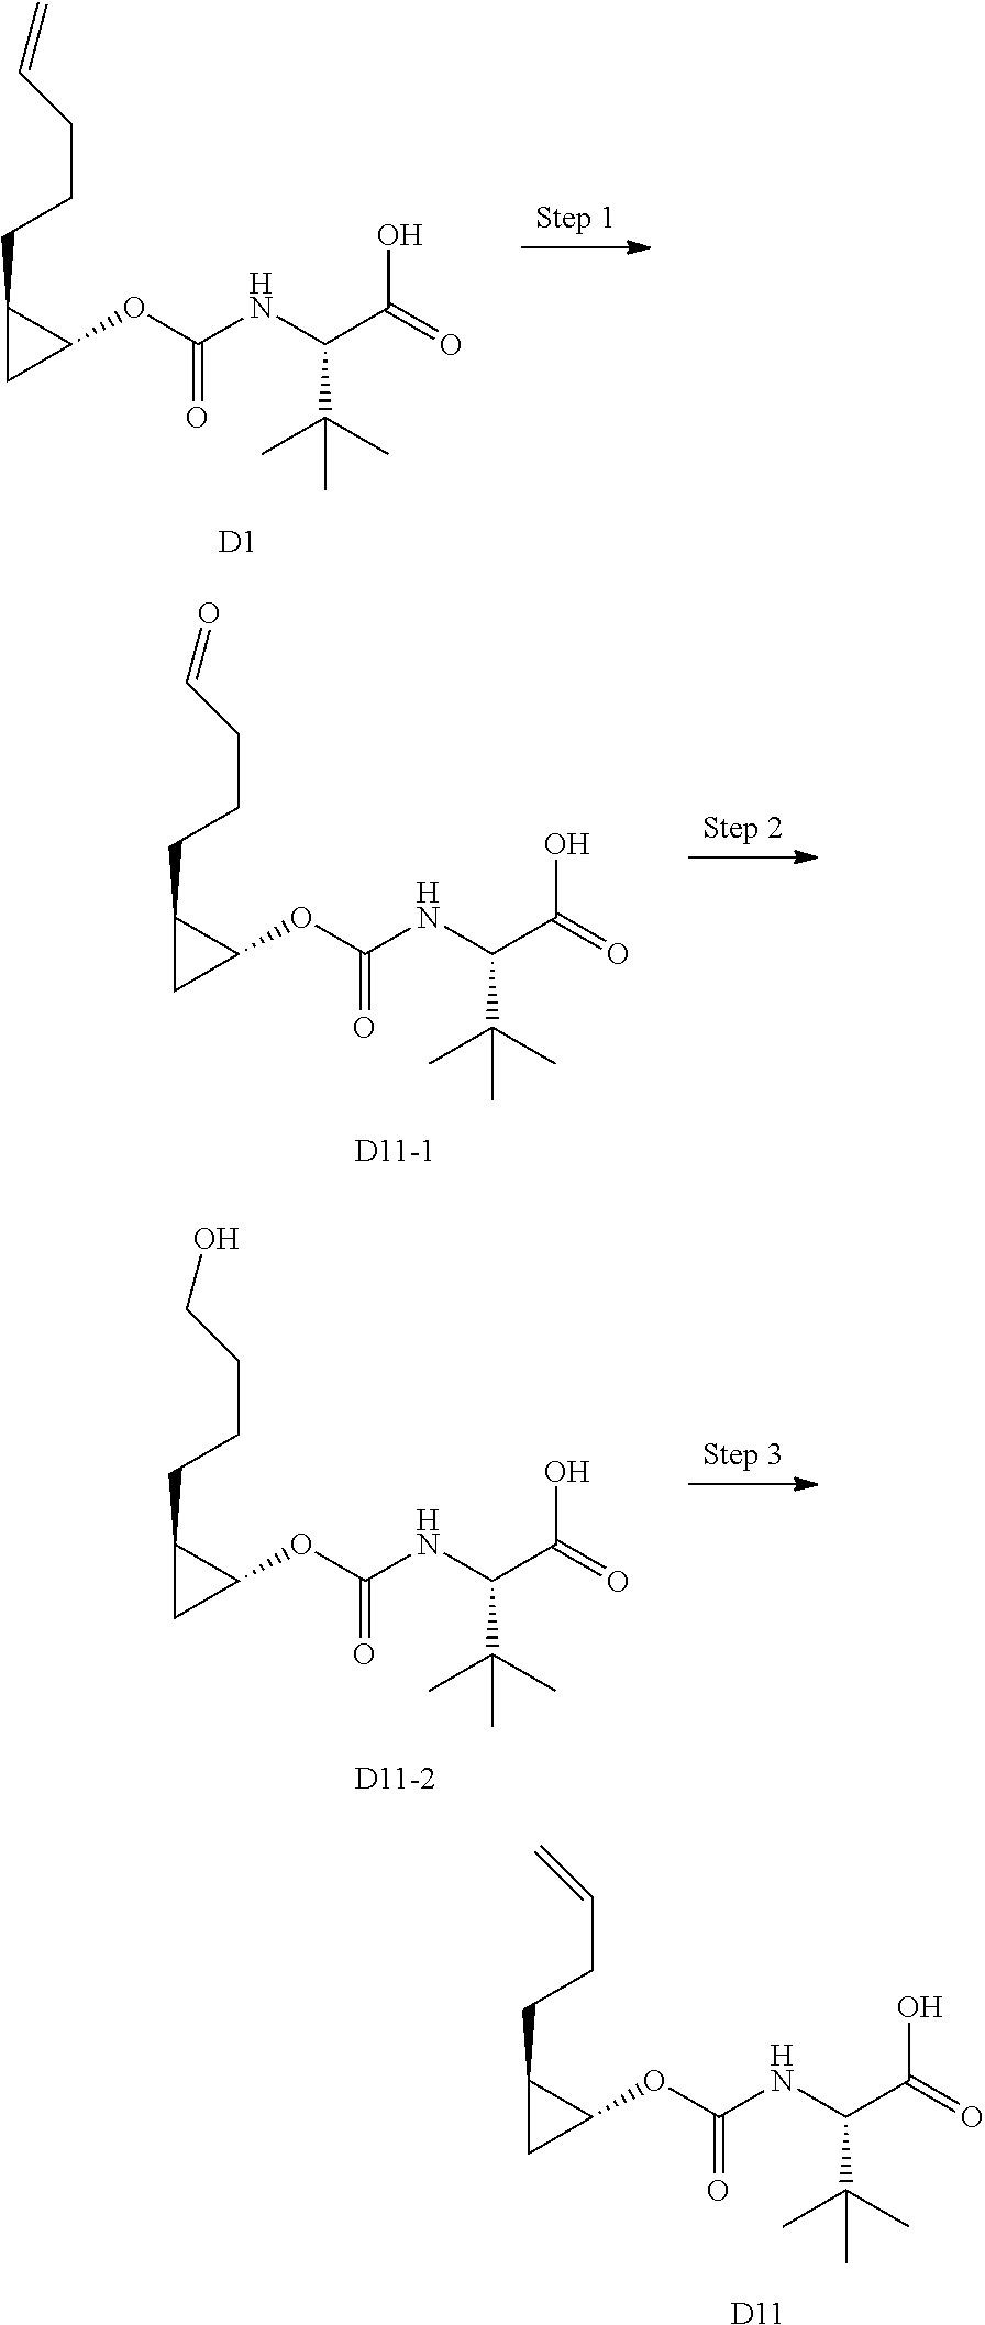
C1(OC(NC(C(=O)O)C(C)(C)C)=O)C(CCCC=C)C1.[D1].C1(OC(NC(C(=O)O)C(C)(C)C)=O)C(CCCC=O)C1.[D11-1].C1(OC(NC(C(=O)O)C(C)(C)C)=O)C(CCCCO)C1.[D11-2].C1(OC(NC(C(=O)O)C(C)(C)C)=O)C(CCC=C)C1.[D11]
